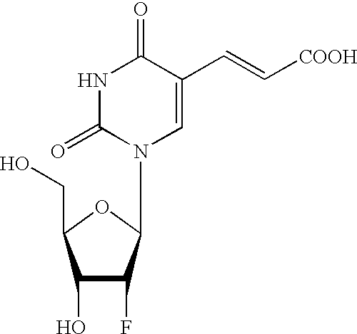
C1(O)C(F)C(N2C=C(C=C[COOH])C(=O)NC2=O)OC1CO
